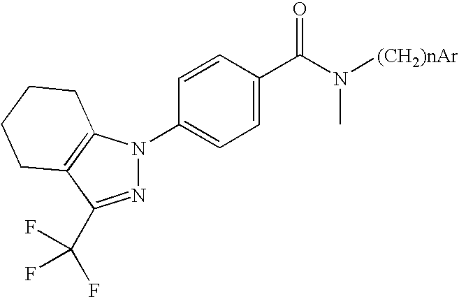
N1=C(C(F)(F)F)C2=C(N1C1=CC=C(C(=O)N(C)[(CH2)nAr])C=C1)CCCC2
